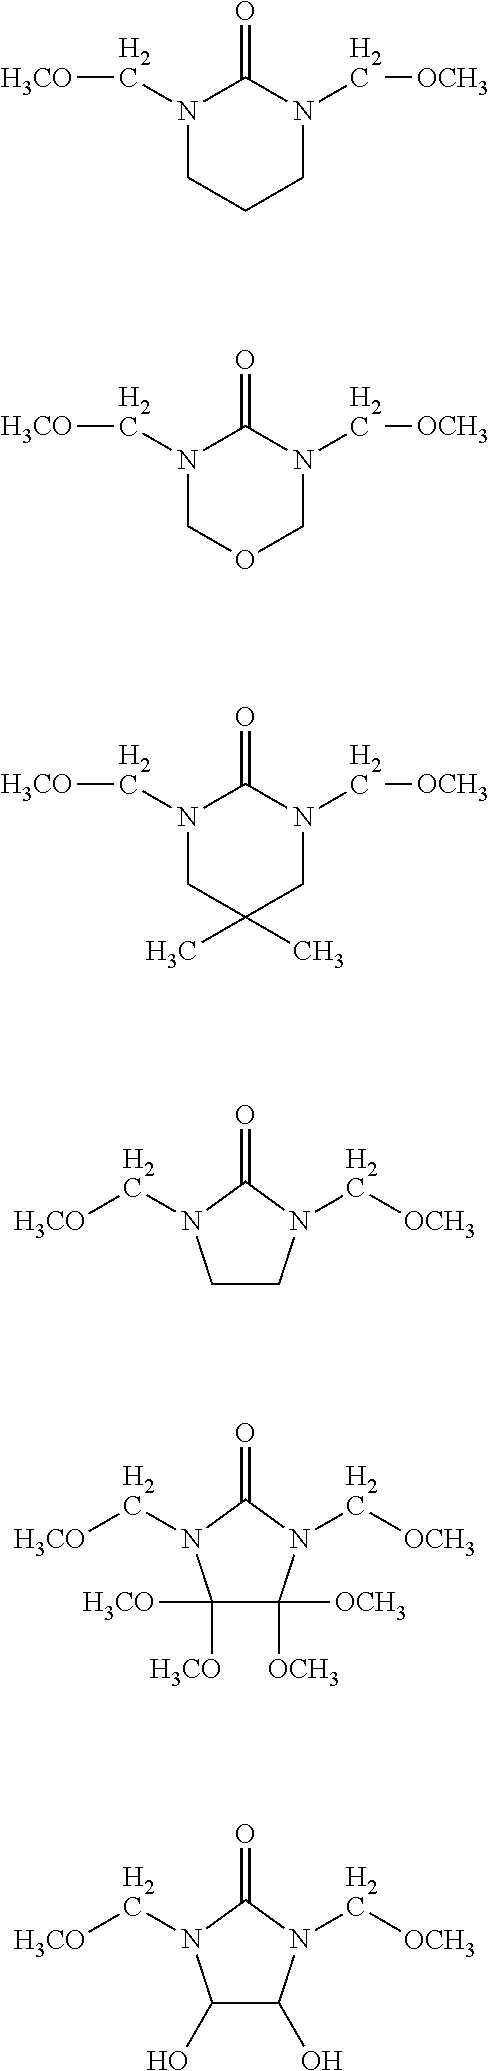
N1(C[H3CO])CCCN(C[OCH3])C1=O.C1CN(C[OCH3])C(=O)N1C[H3CO].N1(C[H3CO])COCN(C[OCH3])C1=O.N1(C[H3CO])CC(C)(C)CN(C[OCH3])C1=O.C1([H3CO])([H3CO])C([OCH3])([OCH3])N(C[OCH3])C(=O)N1C[H3CO].C1(O)C(O)N(C[OCH3])C(=O)N1C[H3CO]
